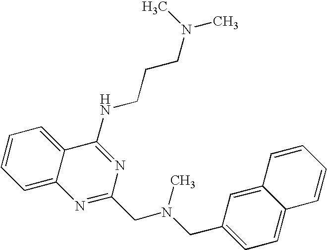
C1=C2C(=CC=C1)C(NCCCN(C)C)=NC(CN(CC1=CC=C3C(=C1)C=CC=C3)C)=N2
